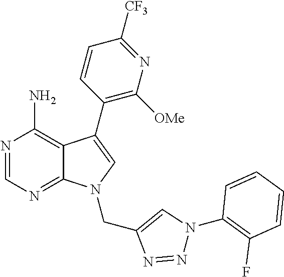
N1=CN=C2C(=C1N)C(C1=C([OMe])N=C([CF3])C=C1)=CN2CC1=CN(C2=C(F)C=CC=C2)N=N1
